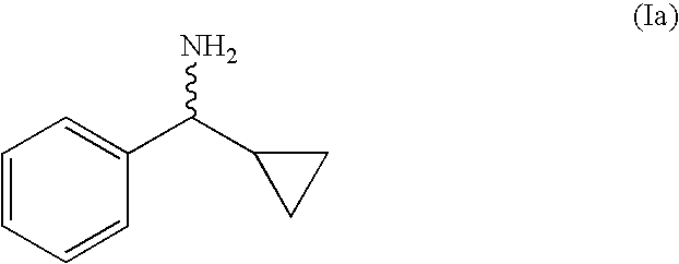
C1=CC=CC(C(C2CC2)N)=C1
